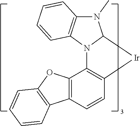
C12=C(N3C(N1C)[Ir]C1=C3C3=C(C=C1)C1=C(O3)C=CC=C1)C=CC=C2
